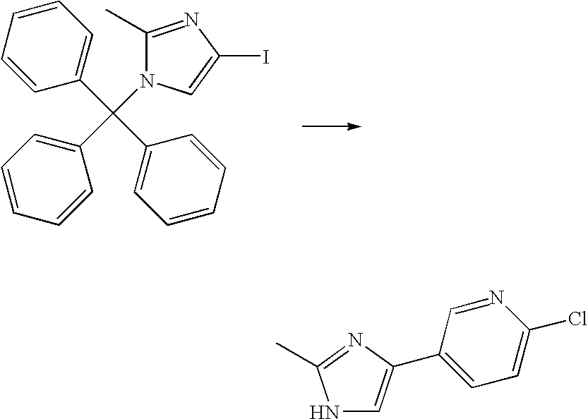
C1(C(C2=CC=CC=C2)(C2=CC=CC=C2)N2C(C)=NC(I)=C2)=CC=CC=C1.C1(C2=CNC(C)=N2)=CC=C(Cl)N=C1
